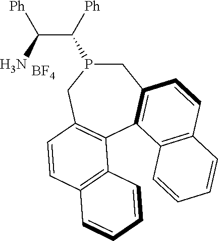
C(C([Ph])P1CC2=C(C3=C(C1)C=CC1=C3C=CC=C1)C1=C(C=C2)C=CC=C1)(N)[Ph].[BF4]
